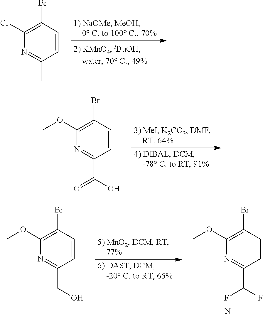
ClC1=C(Br)C=CC(C)=N1.O(C1=C(Br)C=CC(C(O)=O)=N1)C.O(C1=C(Br)C=CC(CO)=N1)C.O(C1=C(Br)C=CC(C(F)F)=N1)C.N
